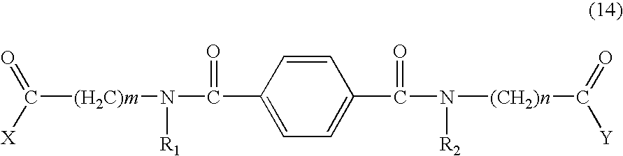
C([(H2C)m]N(C(=O)C1=CC=C(C(N([(CH2)n]C(=O)[Y])[R2])=O)C=C1)[R1])([X])=O
